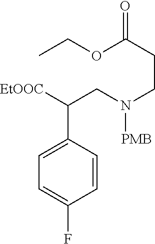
C(C([EtOOC])C1=CC=C(F)C=C1)N(CCC(OCC)=O)[PMB]
